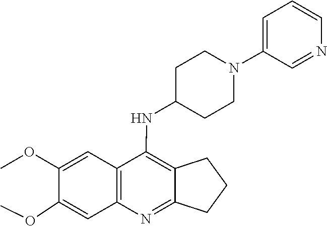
C1(OC)=CC2=C(C=C1OC)C(NC1CCN(C3=CC=CN=C3)CC1)=C1C(=N2)CCC1
